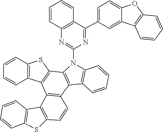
C1=CC=CC2=C1SC1=C2C2=C(C3=C(C4=C2C2=C(C=CC=C2)S4)N(C2=NC4=C(C(C5=CC=C6C(=C5)C5=C(O6)C=CC=C5)=N2)C=CC=C4)C2=C3C=CC=C2)C=C1
